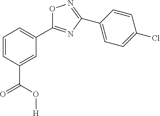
C1=CC(C(O[H])=O)=CC(C2=NC(C3=CC=C(Cl)C=C3)=NO2)=C1
